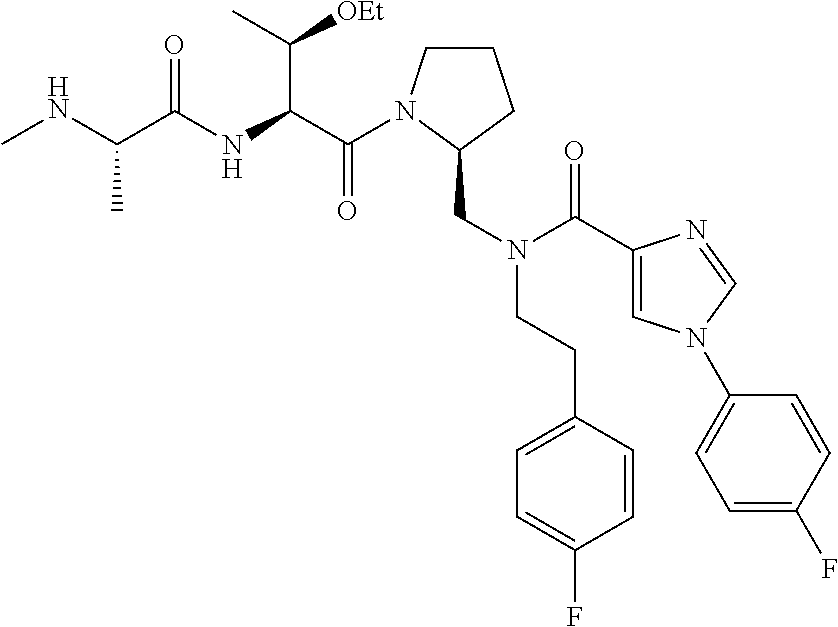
C(=O)(C(C([OEt])C)NC(=O)C(C)NC)N1CCCC1CN(CCC1=CC=C(F)C=C1)C(=O)C1=CN(C2=CC=C(F)C=C2)C=N1
